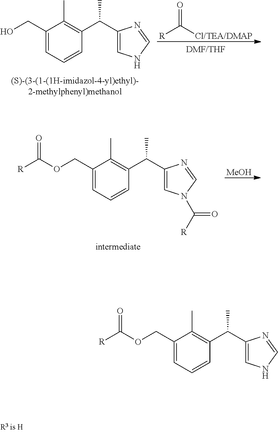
C1(COC([R])=O)=CC=CC(C(C2=CNC=N2)C)=C1C.[R]C([Cl/TEA/DMAP])=O.C1(CO)=CC=CC(C(C2=CNC=N2)C)=C1C.C1(COC([R])=O)=CC=CC(C(C2=CN(C([R])=O)C=N2)C)=C1C.[MeOH]
